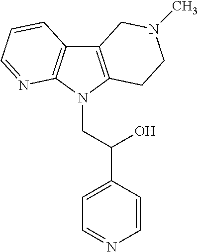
C12=C(N(CC(C3=CC=NC=C3)O)C3=C1C=CC=N3)CCN(C)C2
